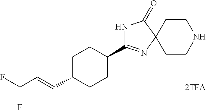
N1C(C2CCC(C=CC(F)F)CC2)=NC2(C1=O)CCNCC2
